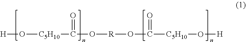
[H]O[C5H10]C(=O)O[R]OC(=O)[C5H10]O[H]
